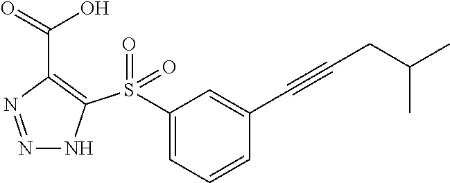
N1=NC(C(=O)O)=C(S(C2=CC=CC(C#CCC(C)C)=C2)(=O)=O)N1
